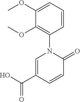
C1=C(C(O)=O)C=CC(=O)N1C1=C(OC)C(OC)=CC=C1
